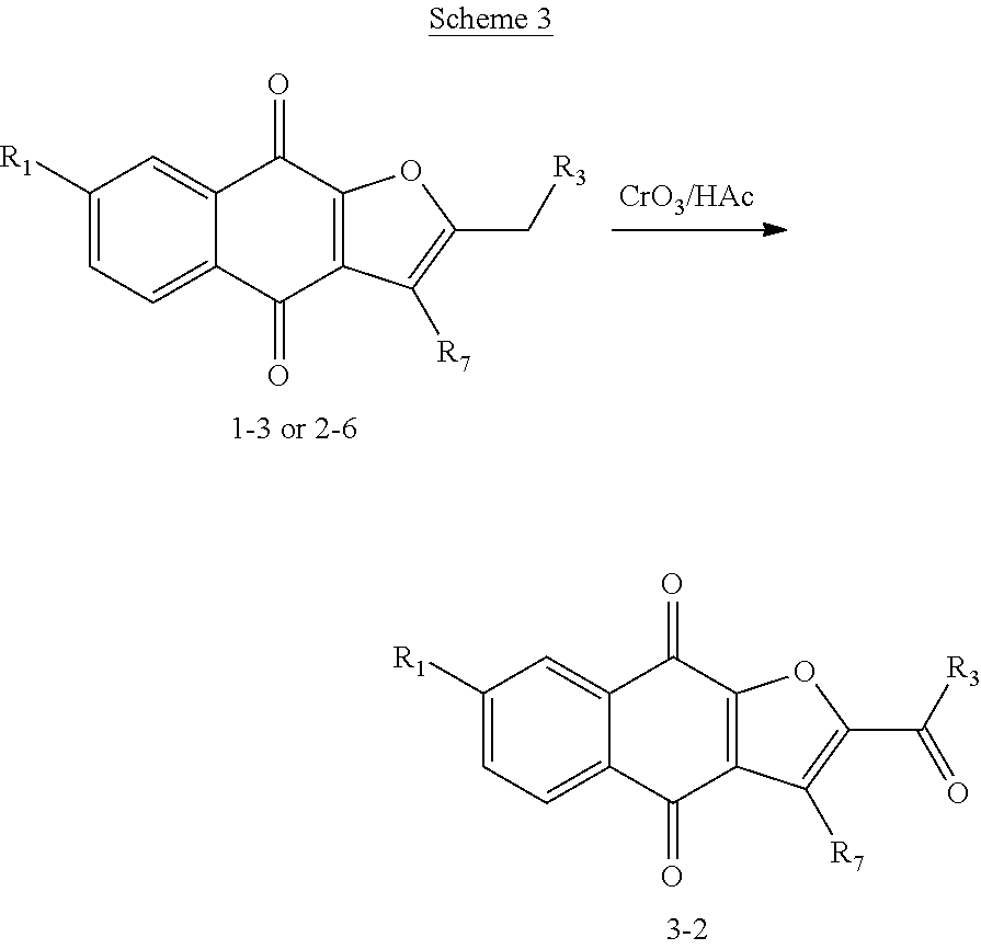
C1([R1])=CC=C2C(=C1)C(=O)C1=C(C2=O)C([R7])=C(C[R3])O1.C1([R1])=CC=C2C(=C1)C(=O)C1=C(C2=O)C([R7])=C(C([R3])=O)O1
